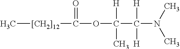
C[[CH2]12]C(OC(C(N(C)C)([H])[H])([H])C)=O
